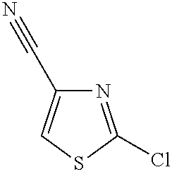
N1=C(Cl)SC=C1C#N
